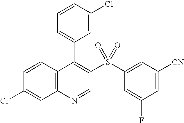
C12=C(C=CC(Cl)=C1)C(C1=CC=CC(Cl)=C1)=C(S(C1=CC([CN])=CC(F)=C1)(=O)=O)C=N2
